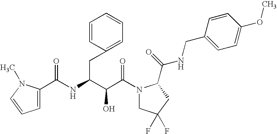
C(C(N1CC(F)(F)CC1C(NCC1=CC=C(OC)C=C1)=O)=O)(O)C(CC1=CC=CC=C1)NC(=O)C1=CC=CN1C
